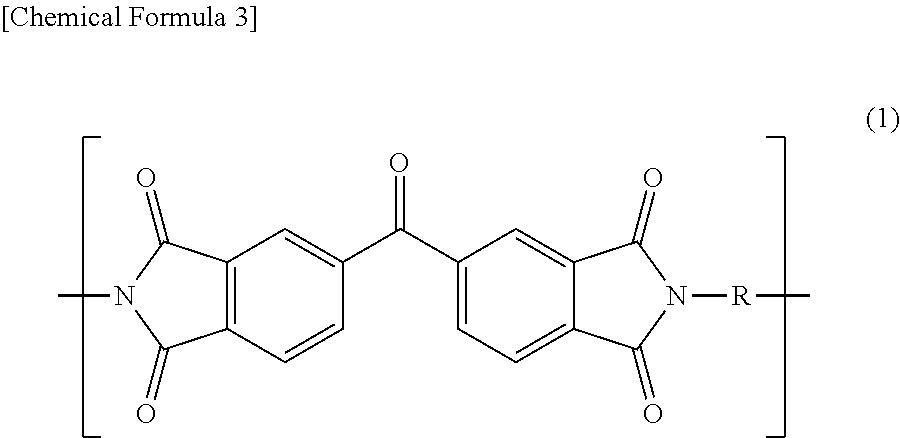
C12=C(C=CC(C(=O)C3=CC=C4C(=C3)C(=O)N([R]C)C4=O)=C1)C(=O)N(C)C2=O
